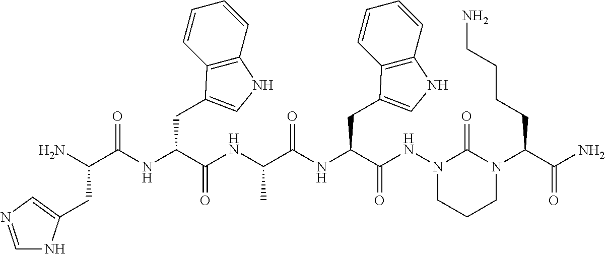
N(C(C(NN1C(=O)N(C(C(N)=O)CCCCN)CCC1)=O)CC1=CNC2=C1C=CC=C2)C(C(C)NC(C(NC(C(N)CC1=CN=CN1)=O)CC1=CNC2=C1C=CC=C2)=O)=O
